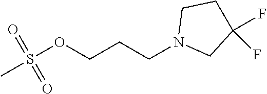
S(OCCCN1CC(F)(F)CC1)(=O)(=O)C
